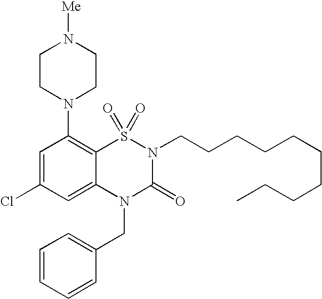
C1=C(Cl)C=C2C(=C1N1CCN([Me])CC1)S(=O)(=O)N(CCCCCCCCCC)C(=O)N2CC1=CC=CC=C1
